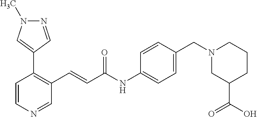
C1=CN=CC(C=CC(=O)NC2=CC=C(CN3CC(C(=O)O)CCC3)C=C2)=C1C1=CN(C)N=C1
